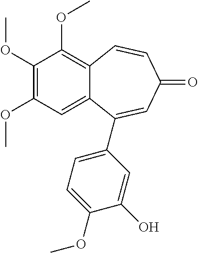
C1(OC)=C(OC)C=C2C(=C1OC)C=CC(=O)C=C2C1=CC=C(OC)C(O)=C1
